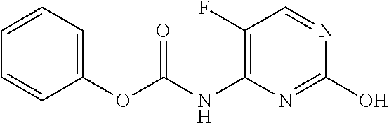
C1(F)=C(NC(OC2=CC=CC=C2)=O)N=C(O)N=C1
